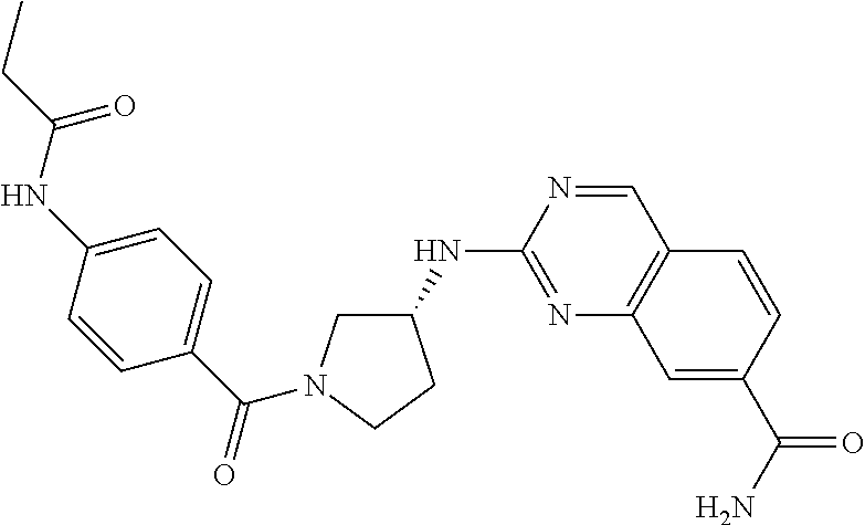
N(C1=NC2=C(C=N1)C=CC(C(N)=O)=C2)C1CN(C(=O)C2=CC=C(NC(CC)=O)C=C2)CC1
